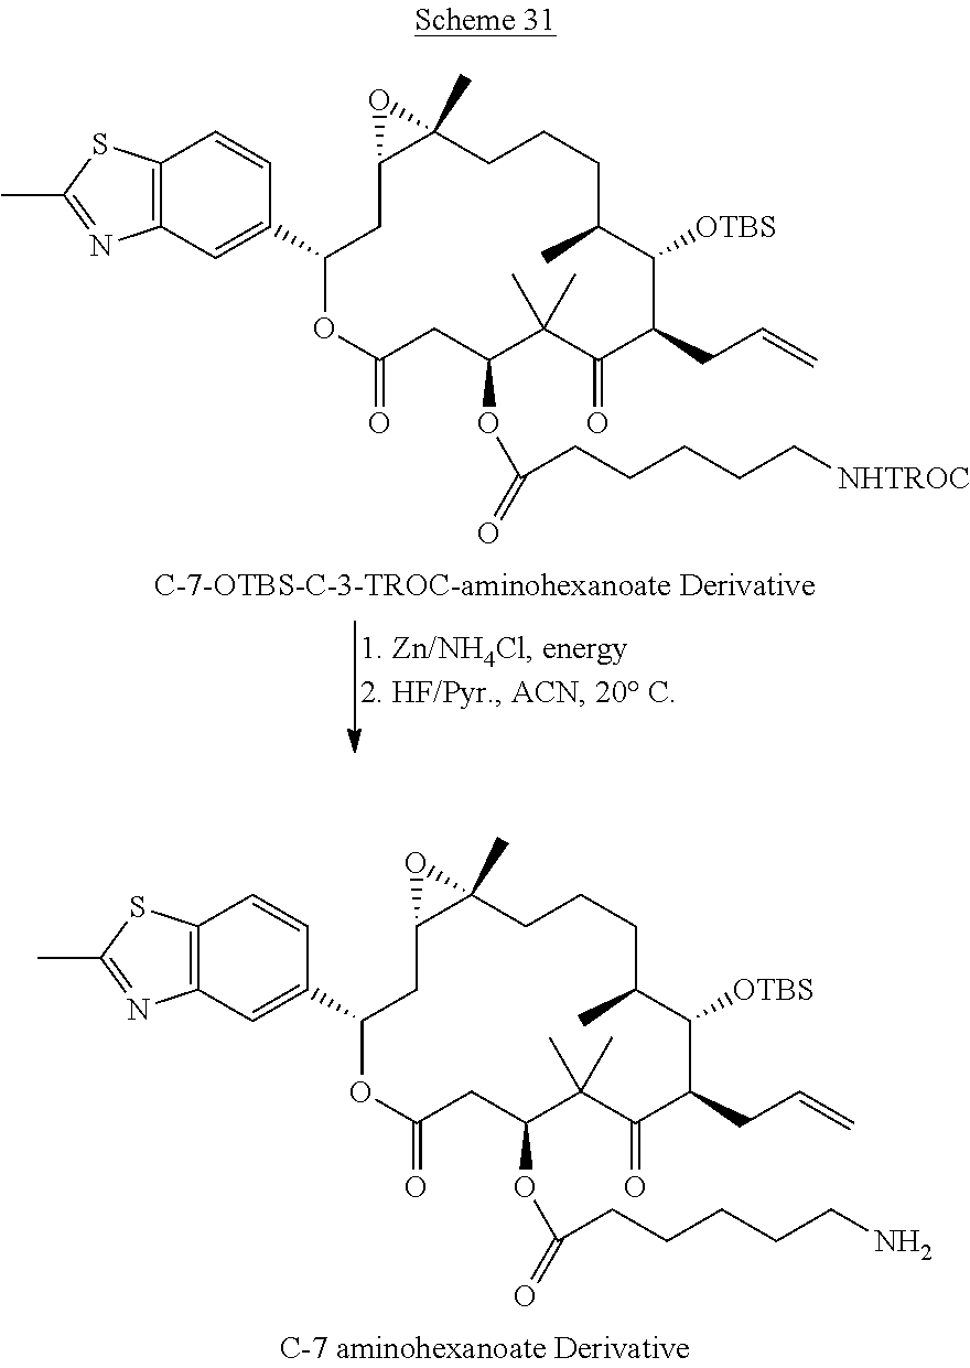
C12C(C)(CCCC(C)C([OTBS])C(CC=C)C(=O)C(C)(C)C(OC(=O)CCCCC[NHTROC])CC(=O)OC(C3=CC4=C(C=C3)SC(C)=N4)C1)O2.C12C(C)(CCCC(C)C([OTBS])C(CC=C)C(=O)C(C)(C)C(OC(=O)CCCCCN)CC(=O)OC(C3=CC4=C(C=C3)SC(C)=N4)C1)O2
